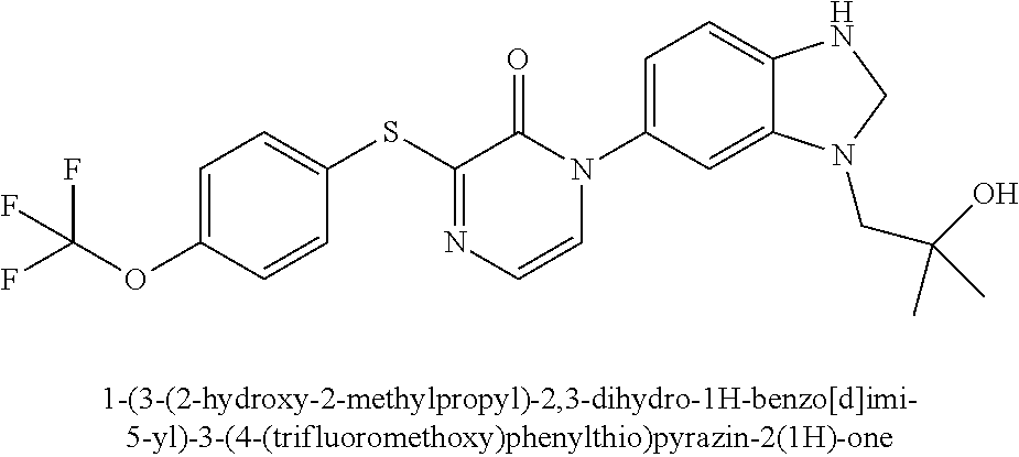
C1(SC2=NC=CN(C3=CC=C4C(=C3)N(CC(O)(C)C)CN4)C2=O)=CC=C(OC(F)(F)F)C=C1
